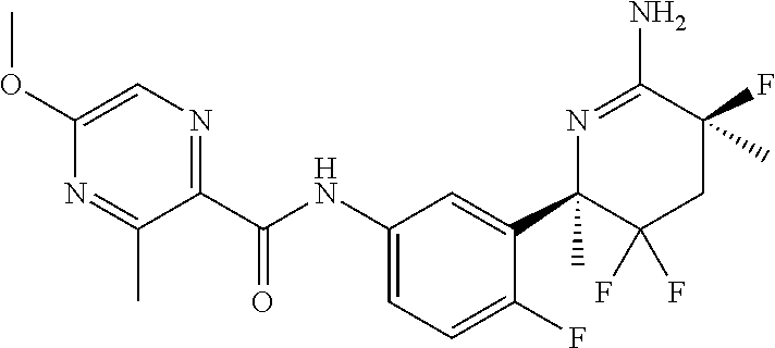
C1(OC)=CN=C(C(NC2=CC=C(F)C(C3(C)C(F)(F)CC(F)(C)C(N)=N3)=C2)=O)C(C)=N1
